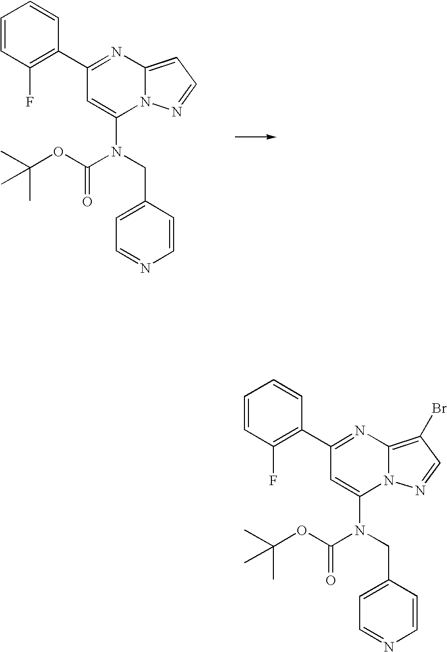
C1(C2=C(F)C=CC=C2)=NC2=CC=NN2C(N(CC2=CC=NC=C2)C(OC(C)(C)C)=O)=C1.C1(C2=C(F)C=CC=C2)=NC2=C(Br)C=NN2C(N(CC2=CC=NC=C2)C(OC(C)(C)C)=O)=C1
